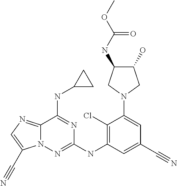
C12=NC=C(C#N)N1N=C(NC1=C(Cl)C(N3CC(NC(OC)=O)C(O)C3)=CC(C#N)=C1)N=C2NC1CC1
